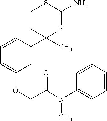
N1=C(N)SCCC1(C1=CC(OCC(N(C2=CC=CC=C2)C)=O)=CC=C1)C
